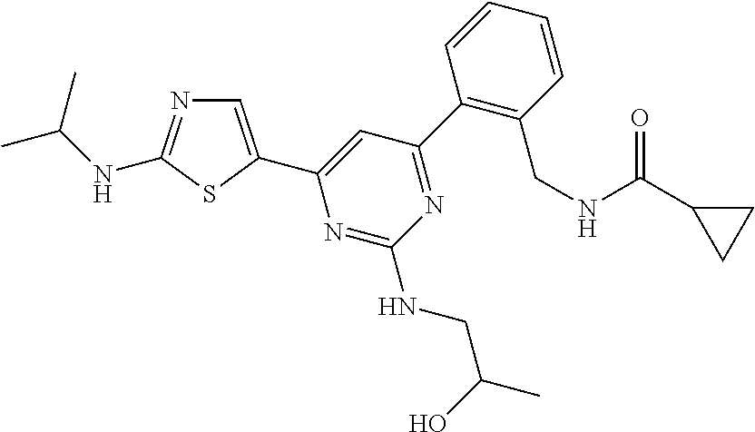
C1=C(C2=CC(C3=C(CNC(C4CC4)=O)C=CC=C3)=NC(NCC(C)O)=N2)SC(NC(C)C)=N1
